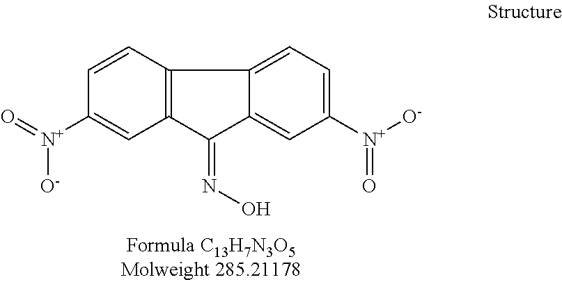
C12=CC([N+]([O-])=O)=CC=C1C1=C(C=C([N+](=O)[O-])C=C1)C2=NO
